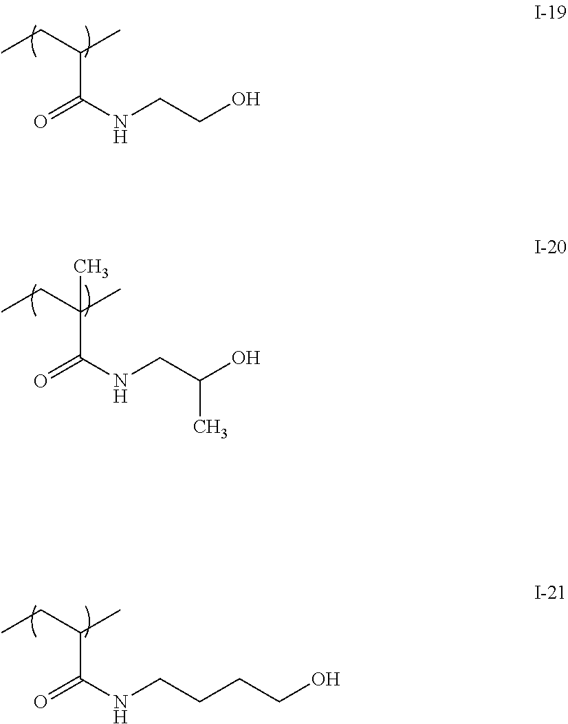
C(C(=O)NCCO)(C)CC.C(C(=O)NCC(O)C)(C)(CC)C.C(C(=O)NCCCCO)(C)CC
